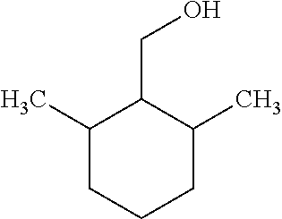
C1(C)CCCC(C)C1CO
